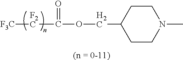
C1CC(COC([F2C][F3C])=O)CCN1C.[(n = 0-11)]
